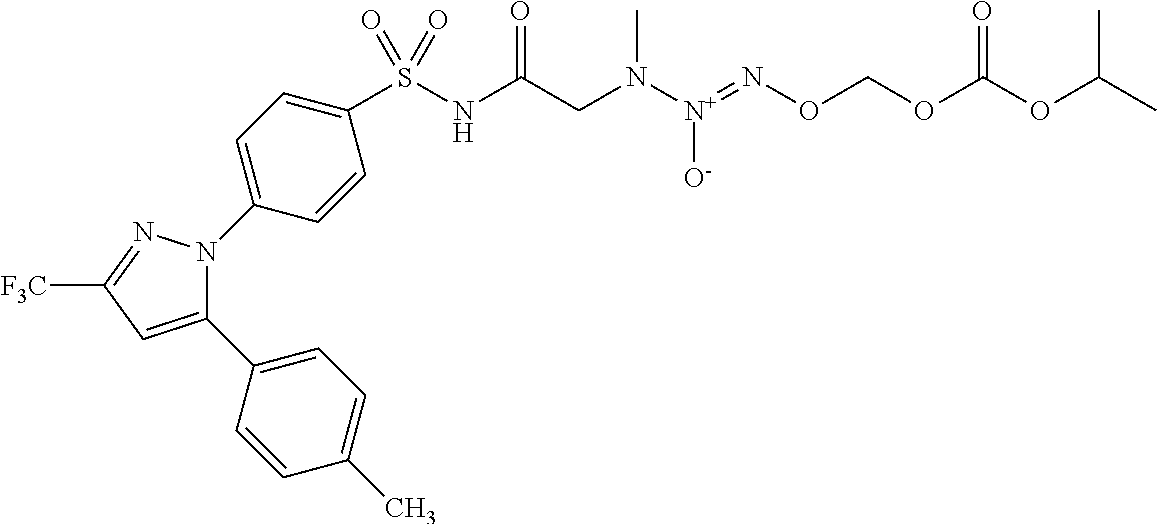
C1(C2=CC=C(C)C=C2)=CC([F3C])=NN1C1=CC=C(S(NC(CN([N+](=NOCOC(OC(C)C)=O)[O-])C)=O)(=O)=O)C=C1
